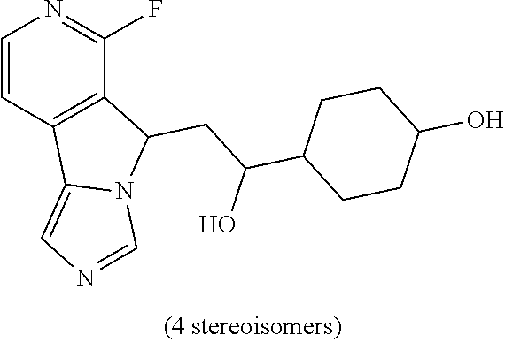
C1=CC2=C(C(F)=N1)C(CC(C1CCC(O)CC1)O)N1C2=CN=C1
